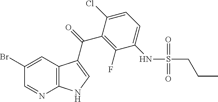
C1=NC2=C(C=C1Br)C(C(=O)C1=C(F)C(NS(=O)(=O)CCC)=CC=C1Cl)=CN2
